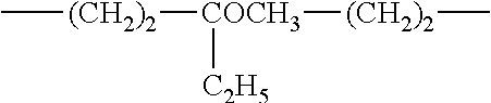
C[(CH2)2][COCH3]([(CH2)2]C)[C2H5]
